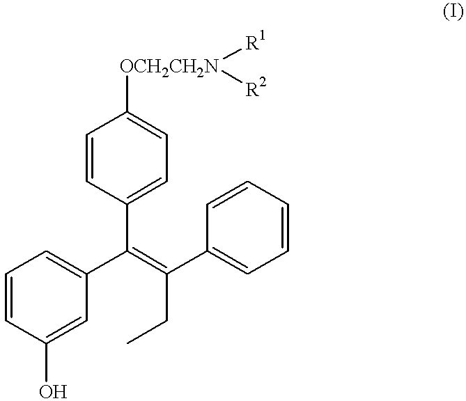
C1=CC(C(=C(C2=CC=CC=C2)CC)C2=CC=CC(O)=C2)=CC=C1[OCH2CH2N]([R1])[R2]
